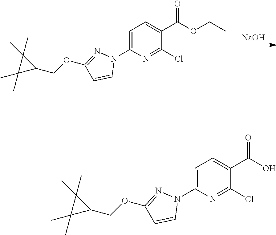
C1(N2N=C(OCC3C(C)(C)C3(C)C)C=C2)=CC=C(C(O)=O)C(Cl)=N1.C1(N2N=C(OCC3C(C)(C)C3(C)C)C=C2)=CC=C(C(OCC)=O)C(Cl)=N1.[NaOH]
